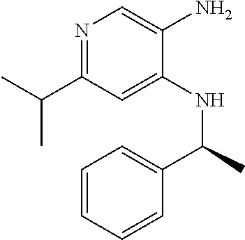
N1=C(C(C)C)C=C(NC(C2=CC=CC=C2)C)C(N)=C1
